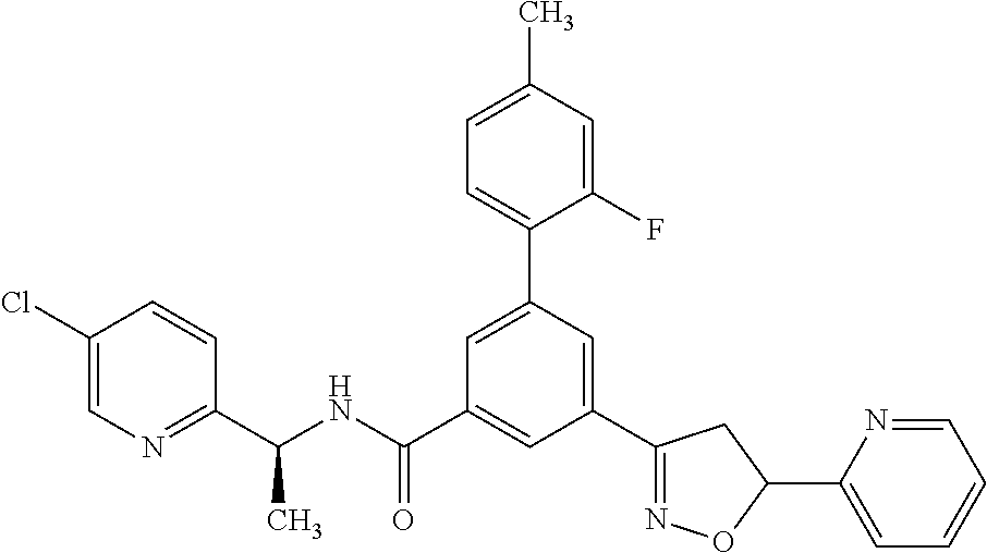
C(NC(C1=CC(C2=NOC(C3=CC=CC=N3)C2)=CC(C2=CC=C(C)C=C2F)=C1)=O)(C1=NC=C(Cl)C=C1)C
